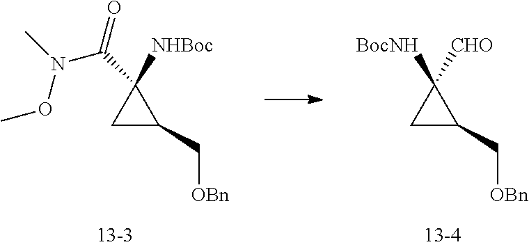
C1C(C[OBn])C1(C(=O)N(C)OC)[NHBoc].C1C(C[OBn])C1([BocNH])[CHO]
